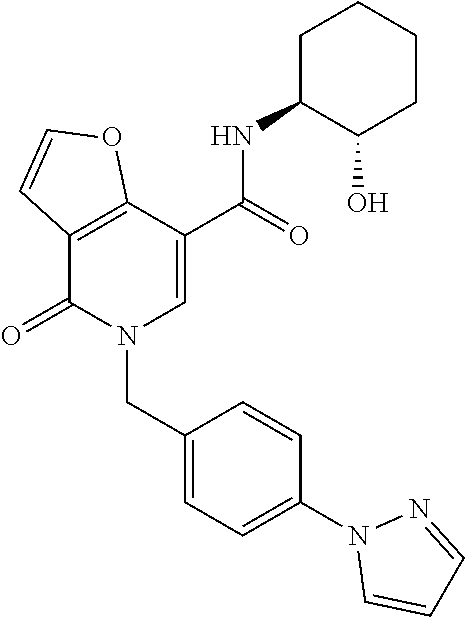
C12=C(C(=O)N(CC3=CC=C(N4C=CC=N4)C=C3)C=C1C(NC1C(O)CCCC1)=O)C=CO2
